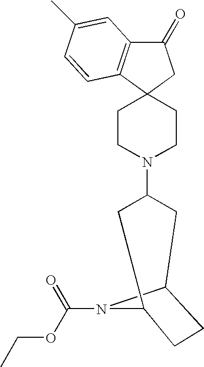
C1CN(C2CC3CCC(C2)N3C(OCC)=O)CCC12C1=C(C(=O)C2)C=C(C)C=C1
